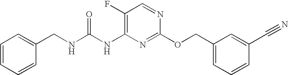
C1(F)=C(NC(NCC2=CC=CC=C2)=O)N=C(OCC2=CC=CC(C#N)=C2)N=C1
